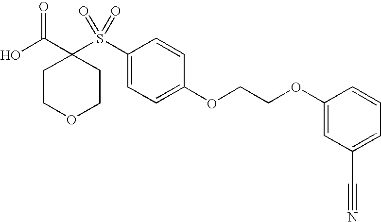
C1COCCC1(C(O)=O)S(C1=CC=C(OCCOC2=CC(C#N)=CC=C2)C=C1)(=O)=O
